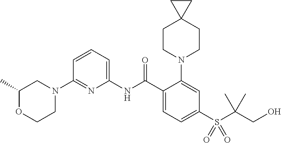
C1(N2CC(C)OCC2)=NC(NC(C2=CC=C(S(C(CO)(C)C)(=O)=O)C=C2N2CCC3(CC2)CC3)=O)=CC=C1
